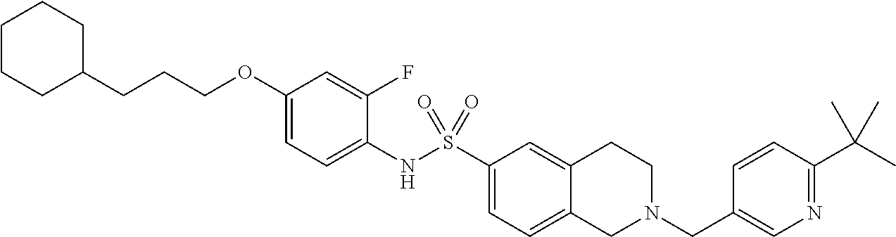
C1(OCCCC2CCCCC2)=CC=C(NS(C2=CC=C3C(=C2)CCN(CC2=CN=C(C(C)(C)C)C=C2)C3)(=O)=O)C(F)=C1
